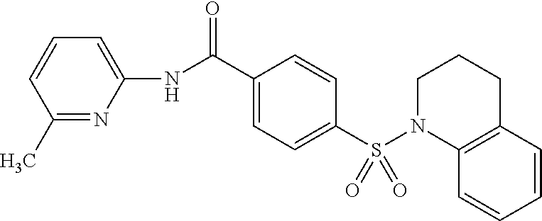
C1(NC(=O)C2=CC=C(S(N3C4=C(CCC3)C=CC=C4)(=O)=O)C=C2)=CC=CC(C)=N1
